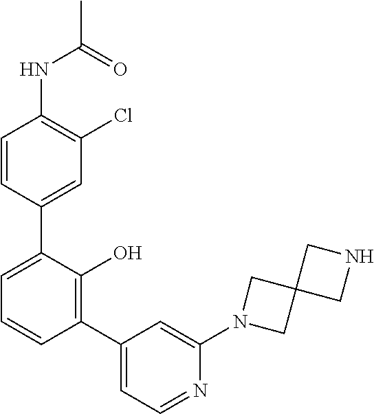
C1(NC(C)=O)=C(Cl)C=C(C2=CC=CC(C3=CC=NC(N4CC5(C4)CNC5)=C3)=C2O)C=C1
